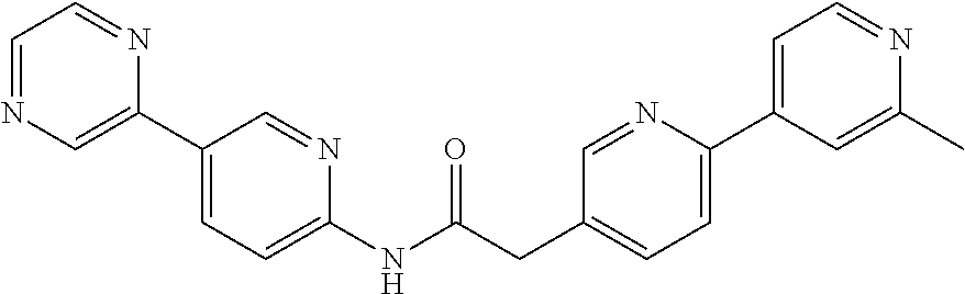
C1=NC=C(C2=CC=C(NC(CC3=CC=C(C4=CC=NC(C)=C4)N=C3)=O)N=C2)N=C1
